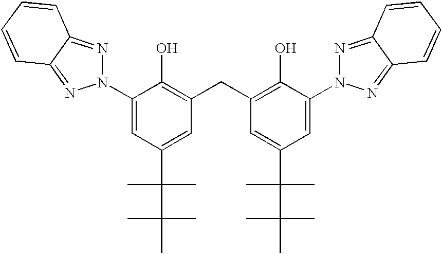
C1(N2N=C3C(=N2)C=CC=C3)=CC(C(C)(C)C(C)(C)C)=CC(CC2=C(O)C(N3N=C4C(=N3)C=CC=C4)=CC(C(C)(C)C(C)(C)C)=C2)=C1O
